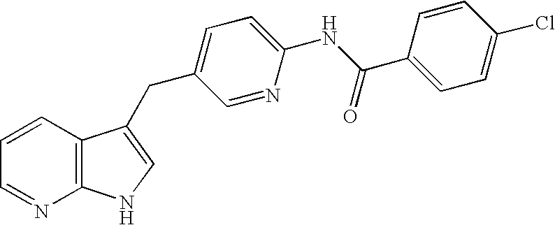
C12=C(C=CC=N1)C(CC1=CC=C(NC(C3=CC=C(Cl)C=C3)=O)N=C1)=CN2
